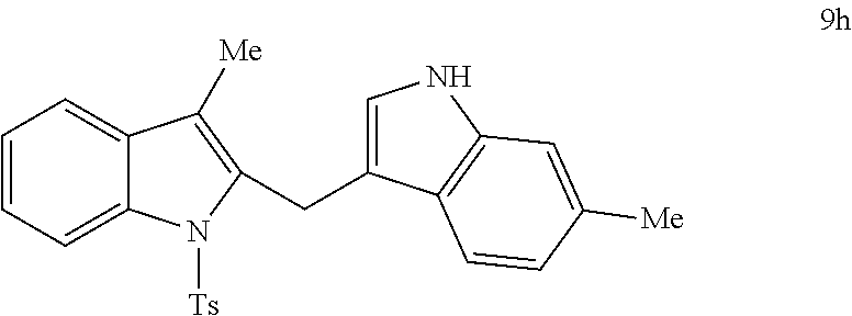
C1=CC=C2C(=C1)C([Me])=C(CC1=CNC3=C1C=CC([Me])=C3)N2[Ts]
